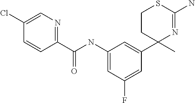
C1CC(C2=CC(NC(C3=NC=C(Cl)C=C3)=O)=CC(F)=C2)(C)N=C(N)S1
